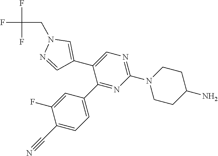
C1(C2=CN(CC(F)(F)F)N=C2)=CN=C(N2CCC(N)CC2)N=C1C1=CC=C(C#N)C(F)=C1
